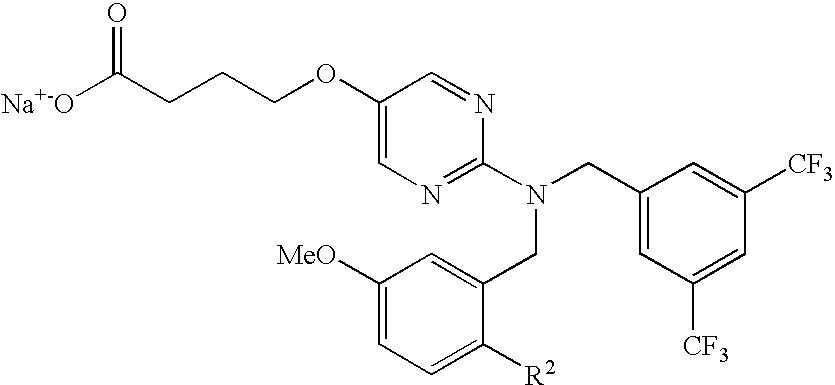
C1(OCCCC([Na+-O])=O)=CN=C(N(CC2=CC([CF3])=CC([CF3])=C2)CC2=CC([MeO])=CC=C2[R2])N=C1
